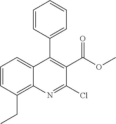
C1=CC(CC)=C2C(=C1)C(C1=CC=CC=C1)=C(C(=O)OC)C(Cl)=N2
